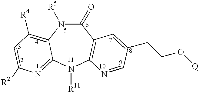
C1(=O)N([R5])C2=C([R4])C=C([R2])N=C2N([R11])C2=C1C=C(CCO[Q])C=N2
